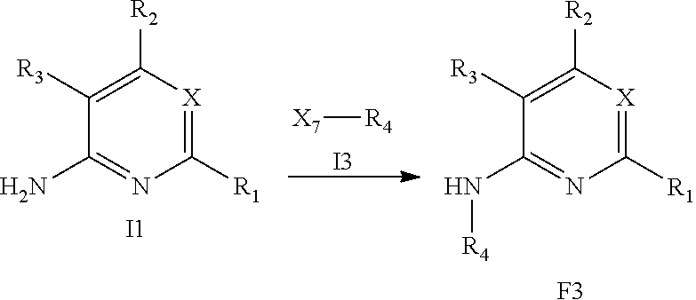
[X7][R4].[I3].C1([R1])=[X]C([R2])=C([R3])C(N)=N1.[I1].C1([R1])=[X]C([R2])=C([R3])C(N[R4])=N1.[F3]
